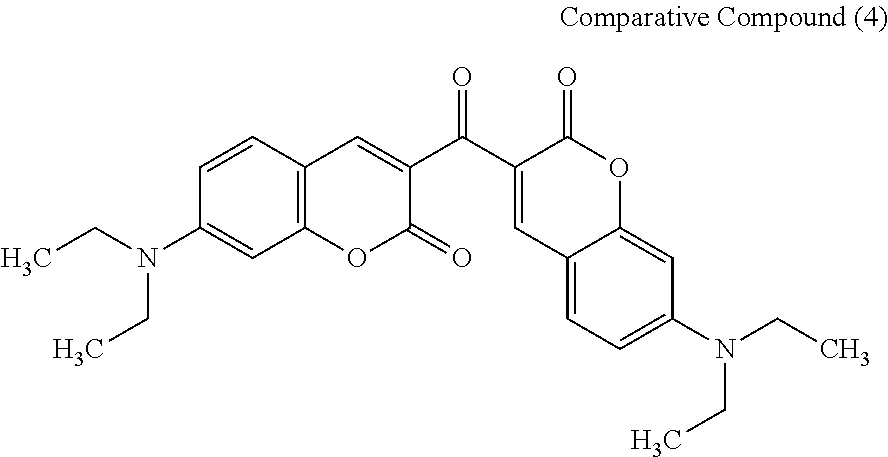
C1=CC(N(CC)CC)=CC2=C1C=C(C(C1=CC3=CC=C(N(CC)CC)C=C3OC1=O)=O)C(=O)O2
